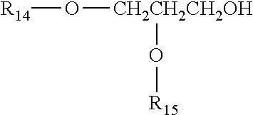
[R14]O[CH2CH2CH2OH]O[R15]
